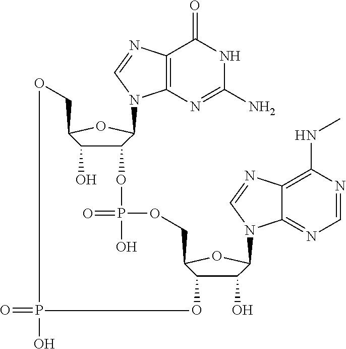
C12=C(N=C(N)NC1=O)N(C1C(OP(=O)(O)OCC3C(O)C(O)C(N4C5=NC=NC(NC)=C5N=C4)O3)C(O)C(CO)O1)C=N2.O=PO
